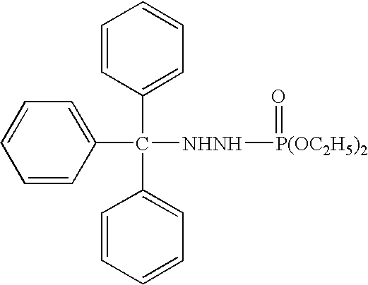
C1(C(C2=CC=CC=C2)(C2=CC=CC=C2)[NHNH][P(OC2H5)2]=O)=CC=CC=C1
